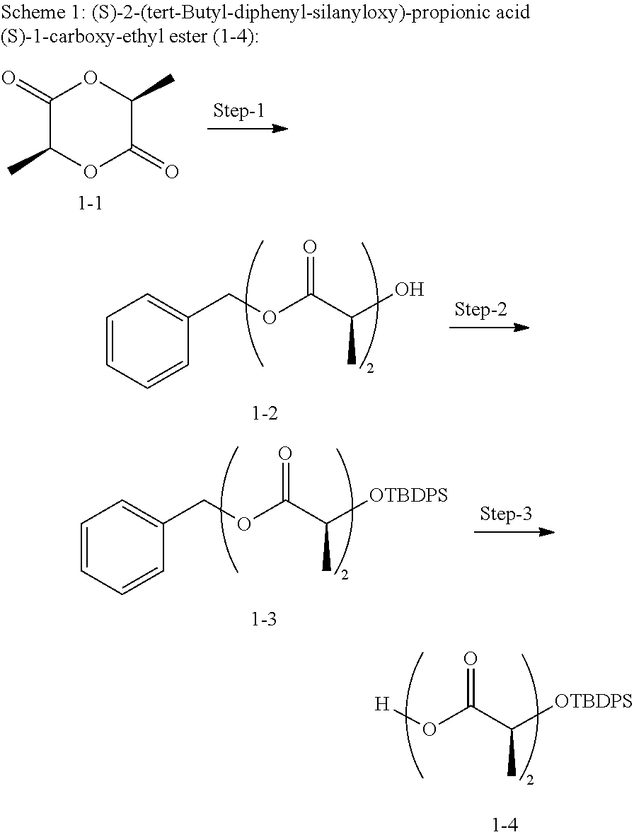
[H]OC(C([OTBDPS])C)=O.C1(=O)C(C)OC(=O)C(C)O1.C1=CC=CC(COC(C(O)C)=O)=C1.C1=CC=CC(COC(C([OTBDPS])C)=O)=C1
